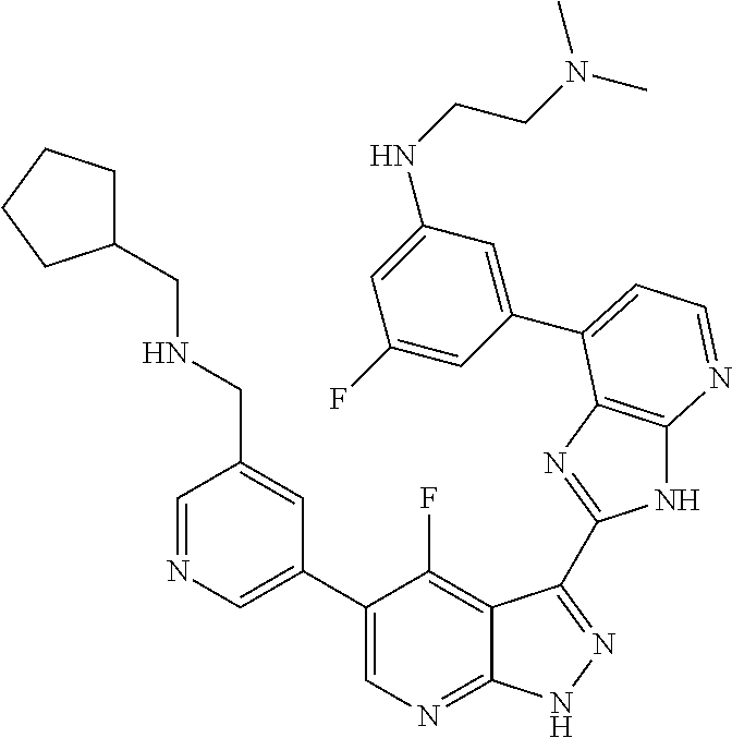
C1=NC=C(C2=CN=C3C(=C2F)C(C2=NC4=C(N2)N=CC=C4C2=CC(NCCN(C)C)=CC(F)=C2)=NN3)C=C1CNCC1CCCC1
